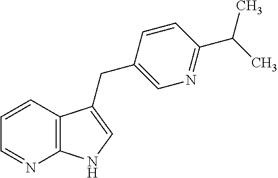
C12=C(C=CC=N1)C(CC1=CN=C(C(C)C)C=C1)=CN2
